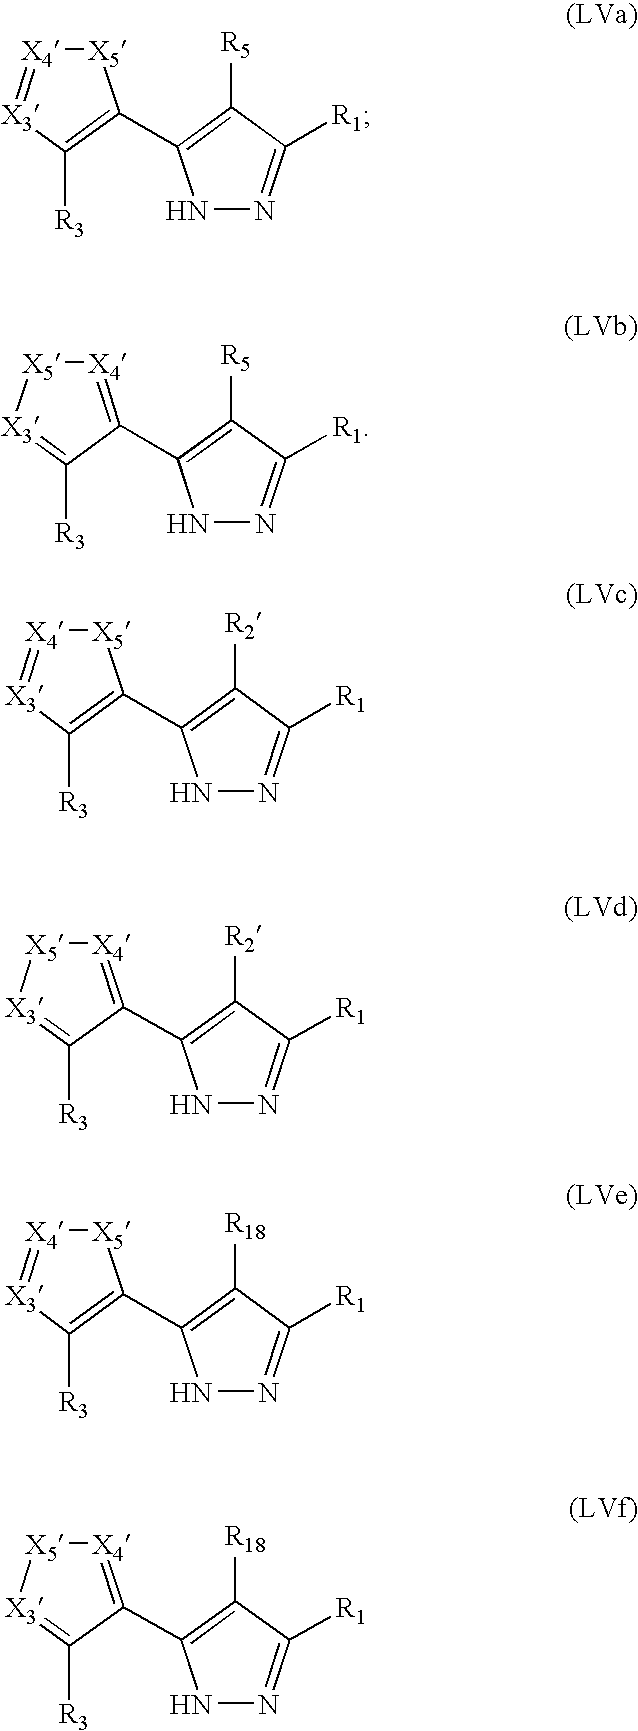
[X5]1[X4]=[X3]C([R3])=C1C1=C([R5])C([R1])=NN1.[X4]1=C(C2=C([R5])C([R1])=NN2)C([R3])=[X3][X5]1.[X5]1[X4]=[X3]C([R3])=C1C1=C([R2])C([R1])=NN1.[X4]1=C(C2=C([R2])C([R1])=NN2)C([R3])=[X3][X5]1.[X5]1[X4]=[X3]C([R3])=C1C1=C([R18])C([R1])=NN1.[X4]1=C(C2=C([R18])C([R1])=NN2)C([R3])=[X3][X5]1
